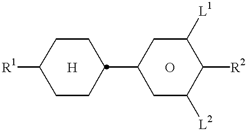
[R1]C1CCC(C2CC([L2])C([R2])C([L1])C2)CC1.[H].O
